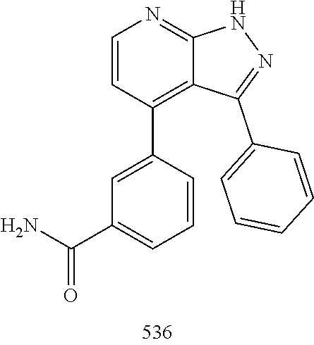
N1C2=NC=CC(C3=CC(C(=O)N)=CC=C3)=C2C(C2=CC=CC=C2)=N1
